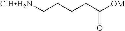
[ClHH2N]CCCCC([OM])=O
